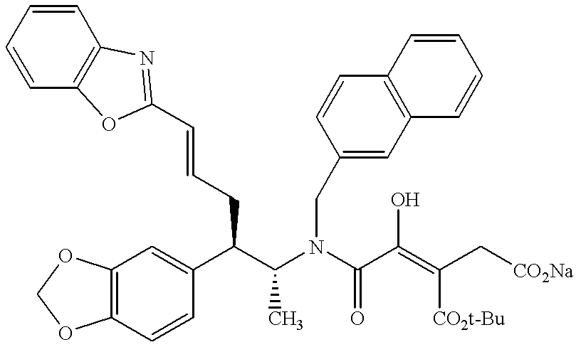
C12=C(C=CC(C(C(N(C(C(=C(C[CO2Na])[CO2t-Bu])O)=O)CC3=CC4=C(C=C3)C=CC=C4)C)CC=CC3=NC4=C(C=CC=C4)O3)=C1)OCO2
